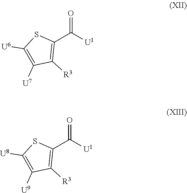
[U6]C1=C([U7])C([R3])=C(C(=O)[U1])S1.[U8]C1=C([U9])C([R3])=C(C(=O)[U1])S1
